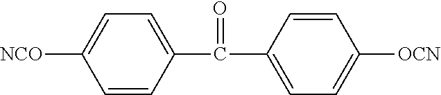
C1=CC(C(=O)C2=CC=C([OCN])C=C2)=CC=C1[NCO]
